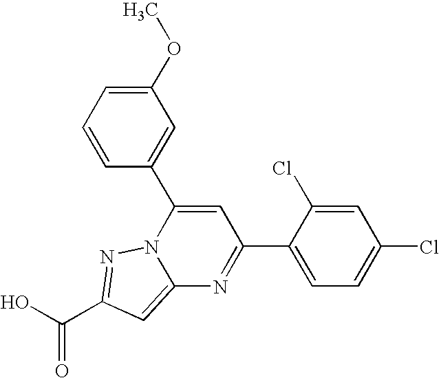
O=C(O)C1=NN2C(=C1)N=C(C1=CC=C(Cl)C=C1Cl)C=C2C1=CC(OC)=CC=C1
